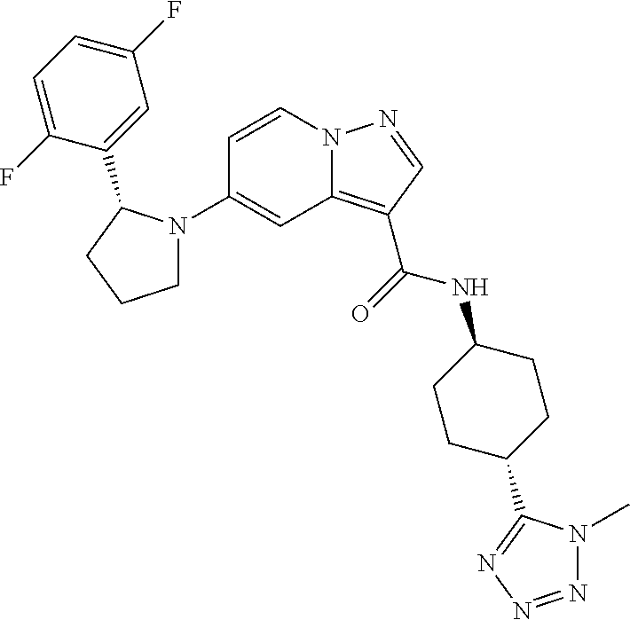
C1(N2CCCC2C2=CC(F)=CC=C2F)=CC2=C(C(=O)NC3CCC(C4=NN=NN4C)CC3)C=NN2C=C1
